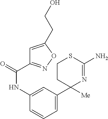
C1=CC=C(C2([Me])N=C(N)SCC2)C=C1NC(=O)C1=NOC(CCO)=C1
